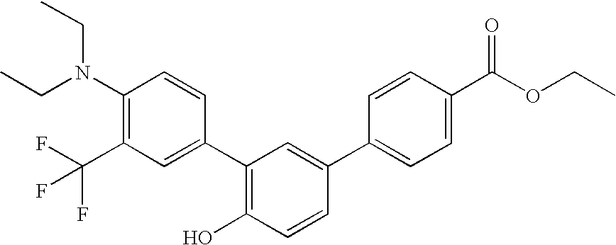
C1(N(CC)CC)=C(C(F)(F)F)C=C(C2=C(O)C=CC(C3=CC=C(C(OCC)=O)C=C3)=C2)C=C1
